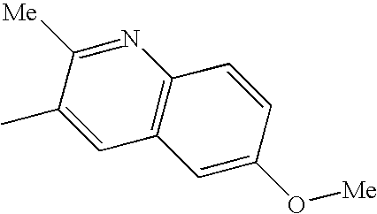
C1(C)=CC2=C(N=C1[Me])C=CC(O[Me])=C2
